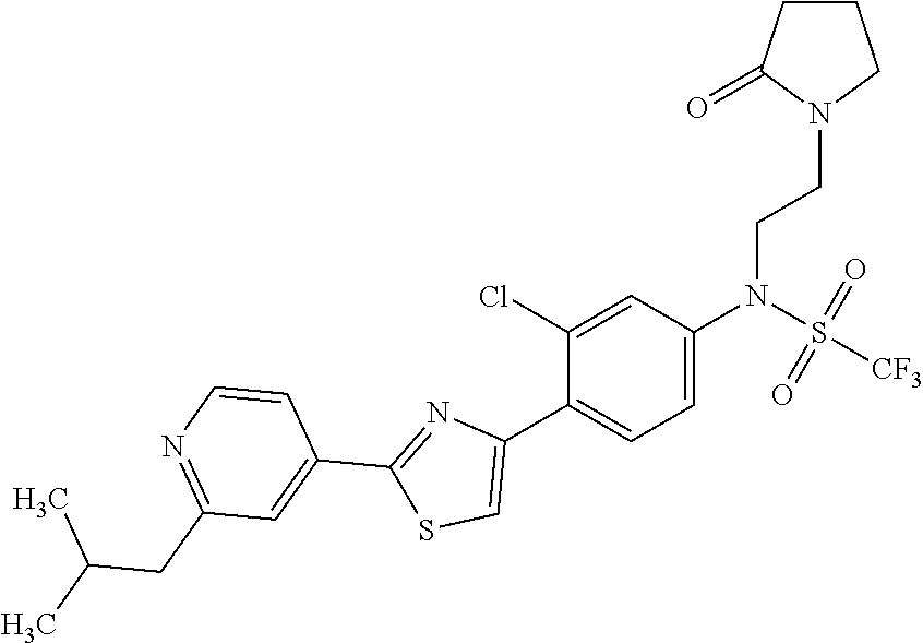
C1=C(N(S(=O)(=O)[CF3])CCN2C(=O)CCC2)C=C(Cl)C(C2=CSC(C3=CC(CC(C)C)=NC=C3)=N2)=C1
